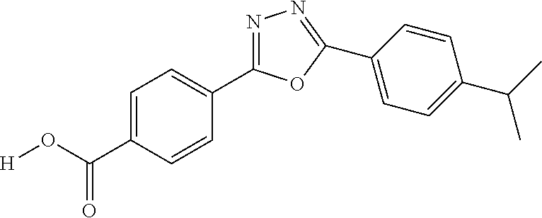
O(C(=O)C1=CC=C(C2=NN=C(C3=CC=C(C(C)C)C=C3)O2)C=C1)[H]
